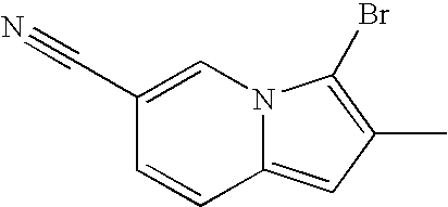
C1(C#N)=CN2C(=CC(C)=C2Br)C=C1
